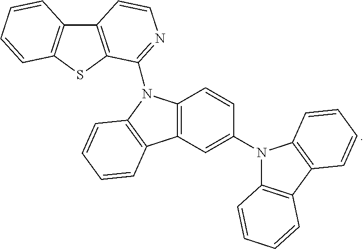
C12=C(SC3=C1C=CC=C3)C(N1C3=C(C=C(N4C5=C(C6=C4C=CC=C6)C=CC=C5)C=C3)C3=C1C=CC=C3)=NC=C2
